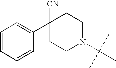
C1=CC=CC(C2([CN])CCN(C(C)(C)C)CC2)=C1
